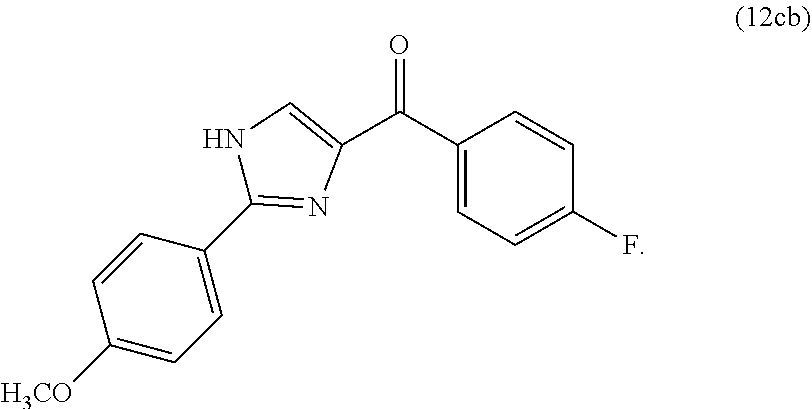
C1([H3CO])=CC=C(C2=NC(C(C3=CC=C(F)C=C3)=O)=CN2)C=C1
